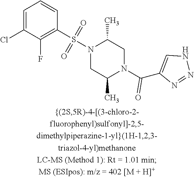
C1=C(Cl)C(F)=C(S(=O)(=O)N2CC(C)N(C(C3=CNN=N3)=O)CC2C)C=C1
